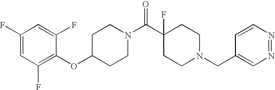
C1(OC2=C(F)C=C(F)C=C2F)CCN(C(C2(F)CCN(CC3=CN=NC=C3)CC2)=O)CC1
